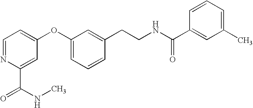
C1=NC(C(NC)=O)=CC(OC2=CC=CC(CCNC(C3=CC(C)=CC=C3)=O)=C2)=C1
